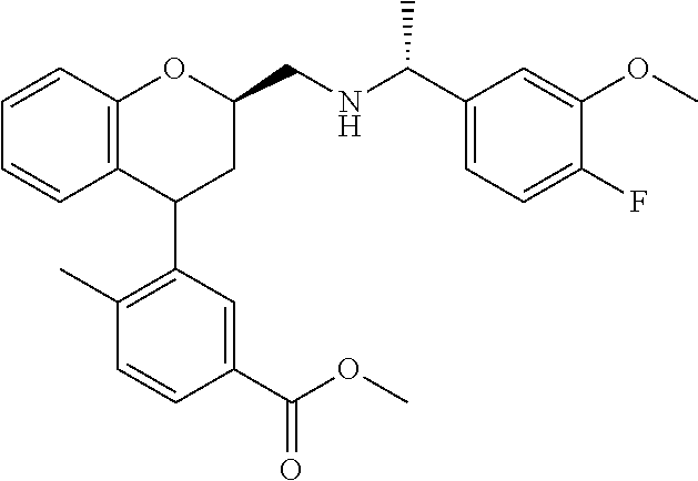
C12=C(C(C3=C(C)C=CC(C(OC)=O)=C3)CC(CNC(C)C3=CC=C(F)C(OC)=C3)O1)C=CC=C2
